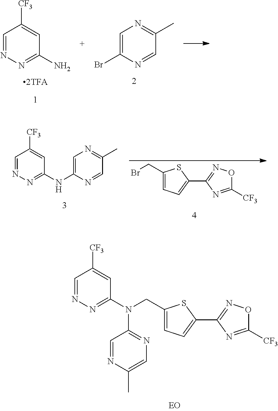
C1=C(Br)N=CC(C)=N1.C1=NN=C(N)C=C1[CF3].C1=NN=C(NC2=CN=C(C)C=N2)C=C1[CF3].BrCC1=CC=C(C2=NOC([CF3])=N2)S1.C1=NN=C(N(CC2=CC=C(C3=NOC([CF3])=N3)S2)C2=NC=C(C)N=C2)C=C1[CF3]
